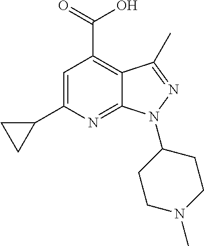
C1=C(C2CC2)N=C2C(=C1C(=O)O)C(C)=NN2C1CCN(C)CC1
